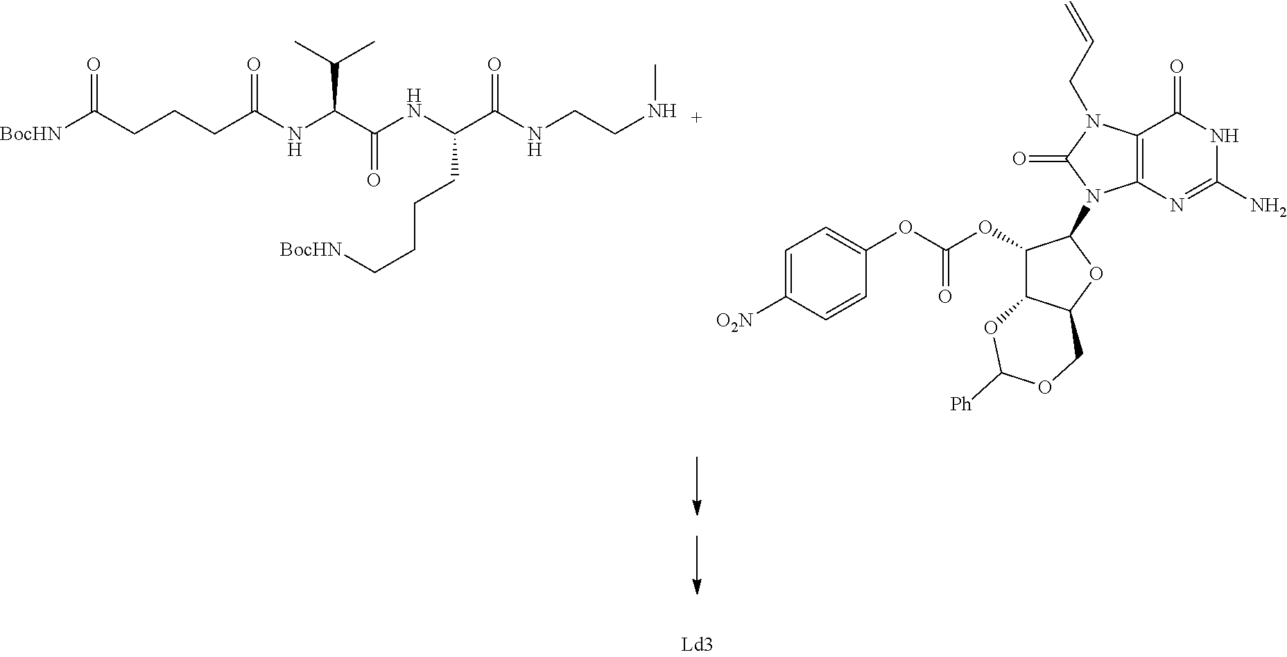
O=C(CCCC(NC(C(NC(C(NCCNC)=O)CCCC[BocHN])=O)C(C)C)=O)[BocHN].C1=C([O2N])C=CC(OC(OC2C3C(OC2N2C4=C(C(=O)NC(N)=N4)N(CC=C)C2=O)COC([Ph])O3)=O)=C1
